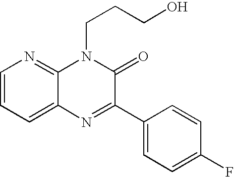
C1=CC=C2C(=N1)N(CCCO)C(=O)C(C1=CC=C(F)C=C1)=N2
